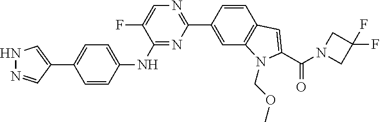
C1(NC2=CC=C(C3=CNN=C3)C=C2)=NC(C2=CC3=C(C=C2)C=C(C(N2CC(F)(F)C2)=O)N3COC)=NC=C1F
